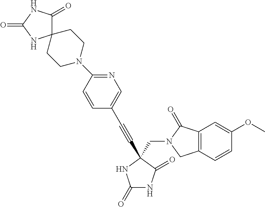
C1(=O)NC(=O)C(CN2C(=O)C3=C(C2)C=CC(OC)=C3)(C#CC2=CN=C(N3CCC4(CC3)C(=O)NC(=O)N4)C=C2)N1
